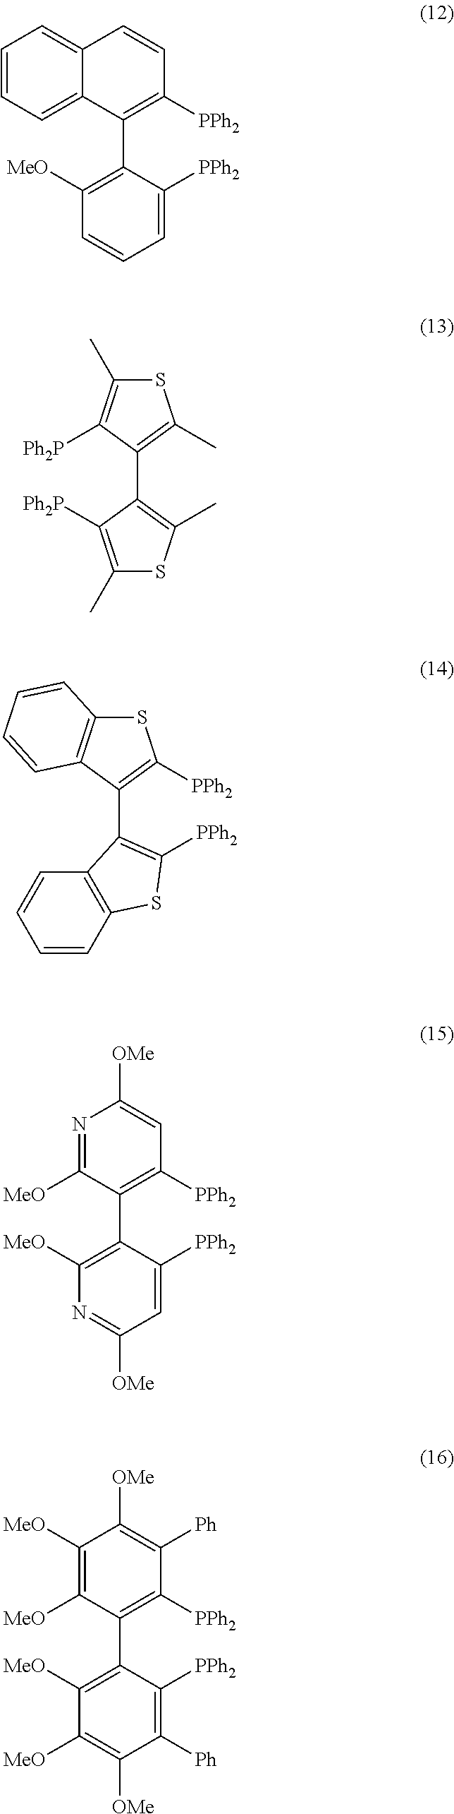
C1=CC=C2C(=C1)C=CC([PPh2])=C2C1=C([MeO])C=CC=C1[PPh2].S1C(C)=C([Ph2P])C(C2=C(C)SC(C)=C2[Ph2P])=C1C.S1C2=C(C(C3=C([PPh2])SC4=C3C=CC=C4)=C1[PPh2])C=CC=C2.N1=C([MeO])C(C2=C([MeO])N=C([OMe])C=C2[PPh2])=C([PPh2])C=C1[OMe].C1([MeO])=C([MeO])C(C2=C([MeO])C([MeO])=C([OMe])C([Ph])=C2[PPh2])=C([PPh2])C([Ph])=C1[OMe]
